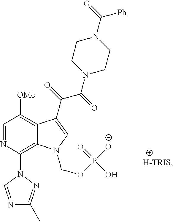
C12=C(N3N=C(C)N=C3)N=CC([OMe])=C1C(C(C(N1CCN(C([Ph])=O)CC1)=O)=O)=CN2COP([O-])(=O)O.[H-TRIS]
